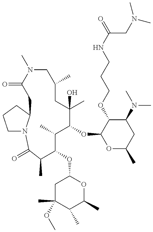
C1N2C(CC1)CC(=O)N(C)CC(C)CC(C)(O)C(OC1OC(C)CC(N(C)C)C1OCCCNC(=O)CN(C)C)C(C)C(OC1CC(OC)(C)C(C)C(C)O1)C(C)C2=O
